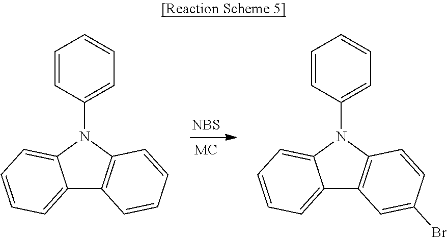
[NBS].C12=CC=CC=C1N(C1=CC=CC=C1)C1=C2C=CC=C1.C12=CC=CC=C1N(C1=CC=CC=C1)C1=C2C=C(Br)C=C1
